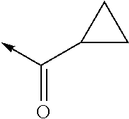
C(->C)(=O)C1CC1
